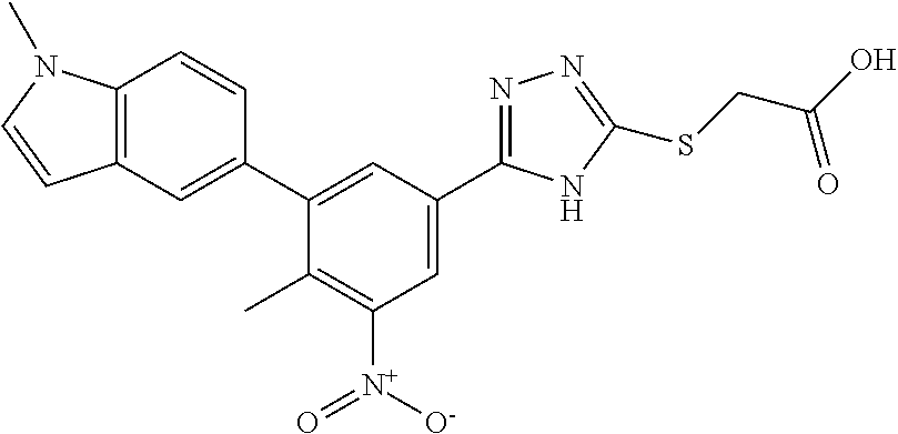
C1=C(C2=NN=C(SCC(O)=O)N2)C=C(C2=CC3=C(C=C2)N(C)C=C3)C(C)=C1[N+]([O-])=O
